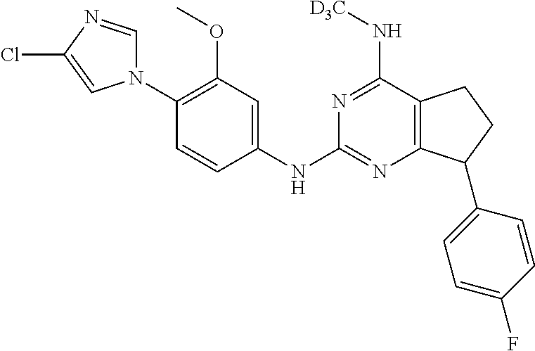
C1(NC2=NC3=C(C(N[D3C])=N2)CCC3C2=CC=C(F)C=C2)=CC(OC)=C(N2C=NC(Cl)=C2)C=C1
